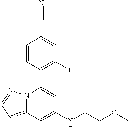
C1=CC(C2=CC(NCCOC)=CC3=NC=NN23)=C(F)C=C1C#N
